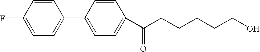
FC1=CC=C(C2=CC=C(C(CCCCCO)=O)C=C2)C=C1
